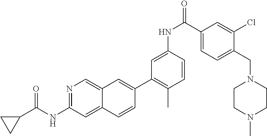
N1=C(NC(C2CC2)=O)C=C2C(=C1)C=C(C1=C(C)C=CC(NC(=O)C3=CC=C(CN4CCN(C)CC4)C(Cl)=C3)=C1)C=C2
